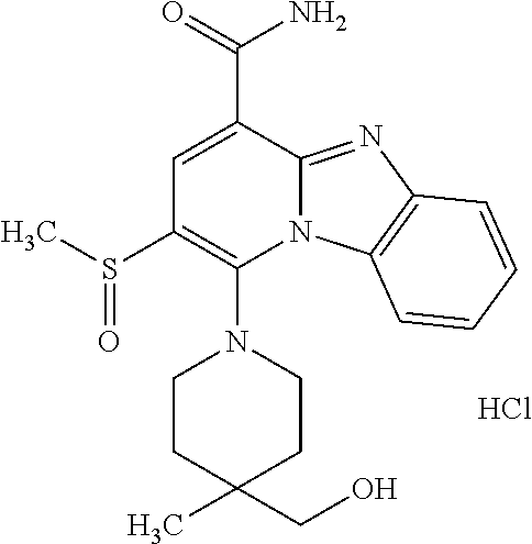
Cl.C1=C(C(=O)N)C2=NC3=C(N2C(N2CCC(C)(CO)CC2)=C1S(C)=O)C=CC=C3
